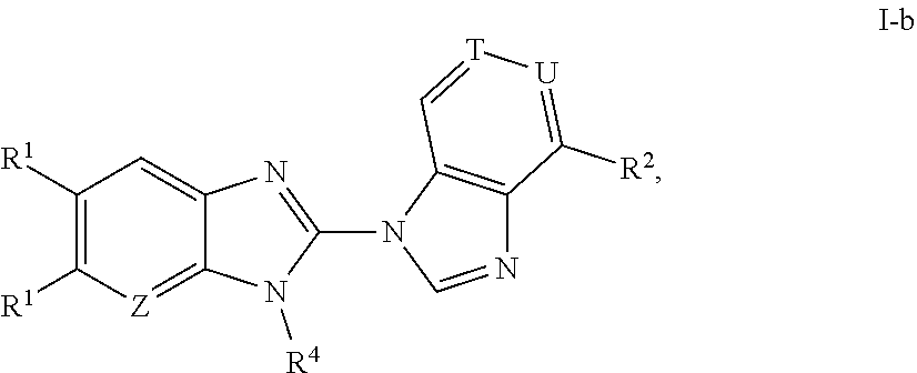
C1([R1])=C([R1])[Z]=C2C(=C1)N=C(N1C=NC3=C1C=[T][U]=C3[R2])N2[R4]
